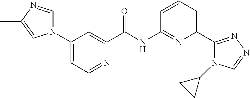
N1=CC=C(N2C=NC(C)=C2)C=C1C(NC1=NC(C2=NN=CN2C2CC2)=CC=C1)=O
